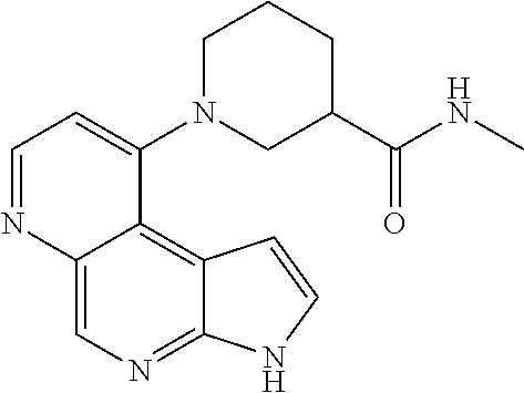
C1=NC2=CN=C3C(=C2C(N2CC(C(NC)=O)CCC2)=C1)C=CN3
